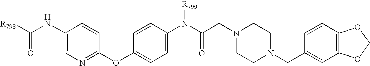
C1(N(C(CN2CCN(CC3=CC4=C(C=C3)OCO4)CC2)=O)[R799])=CC=C(OC2=NC=C(NC([R798])=O)C=C2)C=C1
